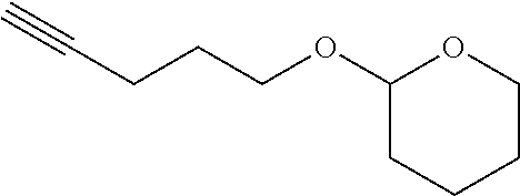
C(CCCOC1CCCCO1)#C
